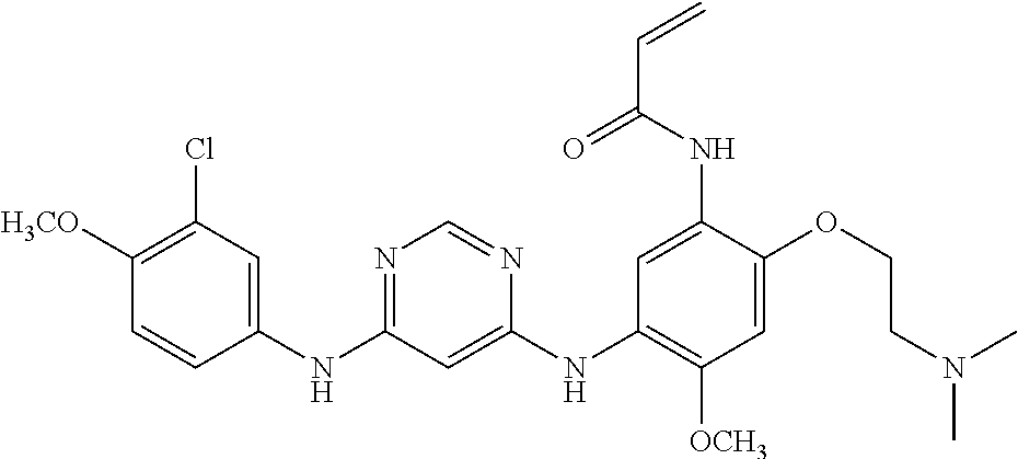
C1(NC2=CC(Cl)=C([OCH3])C=C2)=NC=NC(NC2=C([OCH3])C=C(OCCN(C)C)C(NC(C=C)=O)=C2)=C1
